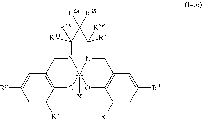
C1=C([R7])C2=C(C=C1[R9])C=N1[M]3([X])(O2)OC2=C(C=N3C([R5B])([R5A])C([R6B])([R6A])C1([R4B])[R4A])C=C([R9])C=C2[R7]
